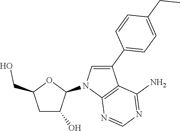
C1C(O)C(N2C3=C(C(C4=CC=C(CC)C=C4)=C2)C(N)=NC=N3)OC1CO
